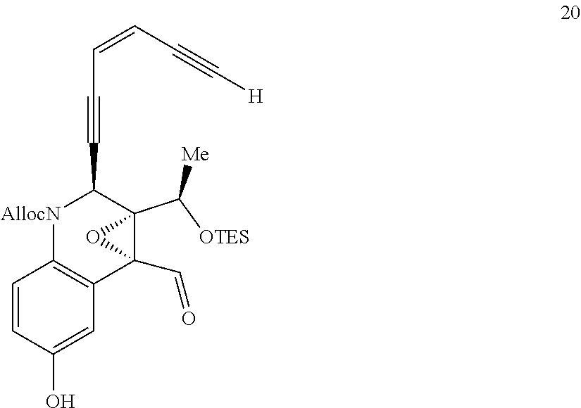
C(C=CC#C[H])#CC1C2(C([OTES])[Me])C(C=O)(C3=C([AllocN]1)C=CC(O)=C3)O2
